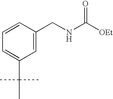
C1=C(C(C)(C)C)C=C(CNC([OEt])=O)C=C1
